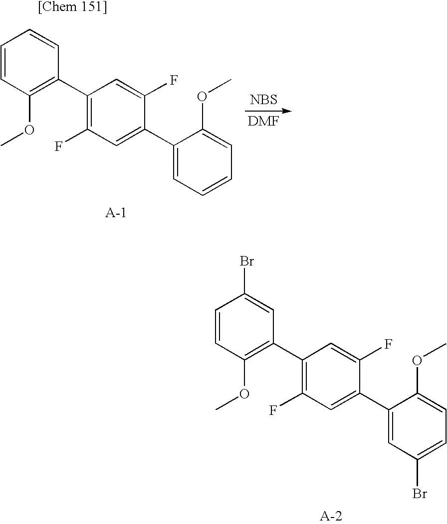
C1(C2=C(OC)C=CC=C2)=C(F)C=C(C2=CC=CC=C2OC)C(F)=C1.[NBS].C1(C2=C(OC)C=CC(Br)=C2)=C(F)C=C(C2=CC(Br)=CC=C2OC)C(F)=C1
